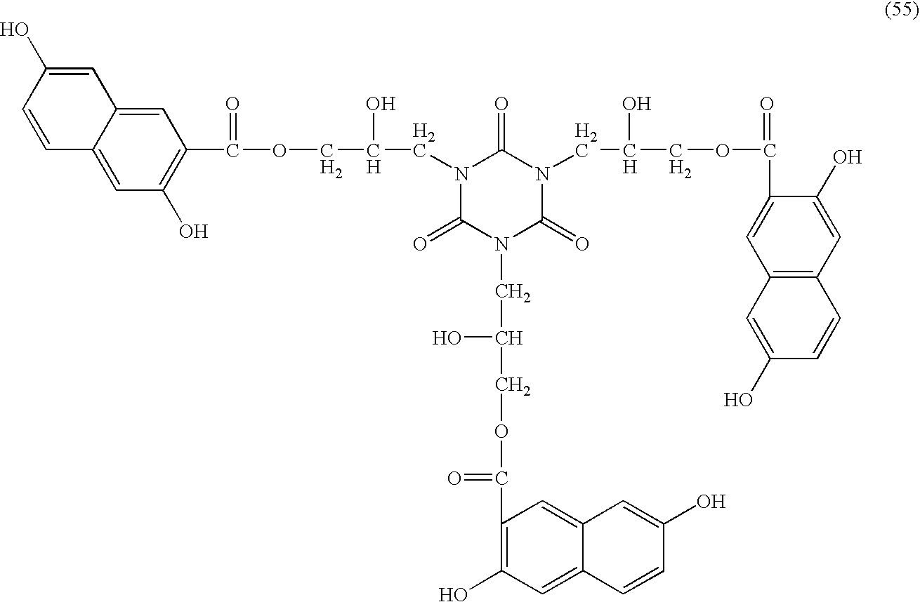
C1=C2C(=CC(O)=C1C(OCC(CN1C(=O)N(CC(COC(C3=C(O)C=C4C(=C3)C=C(O)C=C4)=O)O)C(=O)N(CC(COC(=O)C3=CC4=C(C=C3O)C=CC(O)=C4)O)C1=O)O)=O)C=CC(O)=C2
